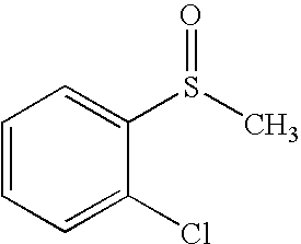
C1=CC=C(Cl)C(S(C)=O)=C1
